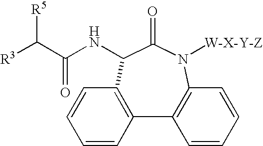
[R5]C(C(NC1C(=O)N([W-X-Y-Z])C2=C(C=CC=C2)C2=C1C=CC=C2)=O)[R3]
